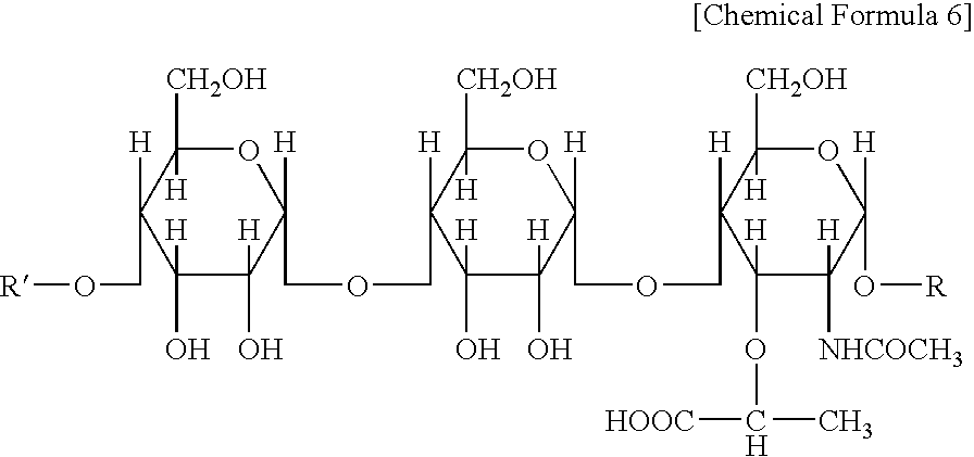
O1C([H])([CH2OH])C([H])(CO[R])C([H])(O)C([H])(O)C1([H])COCC1([H])C([H])([CH2OH])OC([H])(COCC2([H])C([H])([CH2OH])OC([H])(O[R])C([H])([NHCOCH3])C2([H])OC([HOOC])C)C([H])(O)C1([H])O
